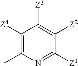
C1([Z4])=C(C)N=C([Z1])C([Z2])=C1[Z3]
